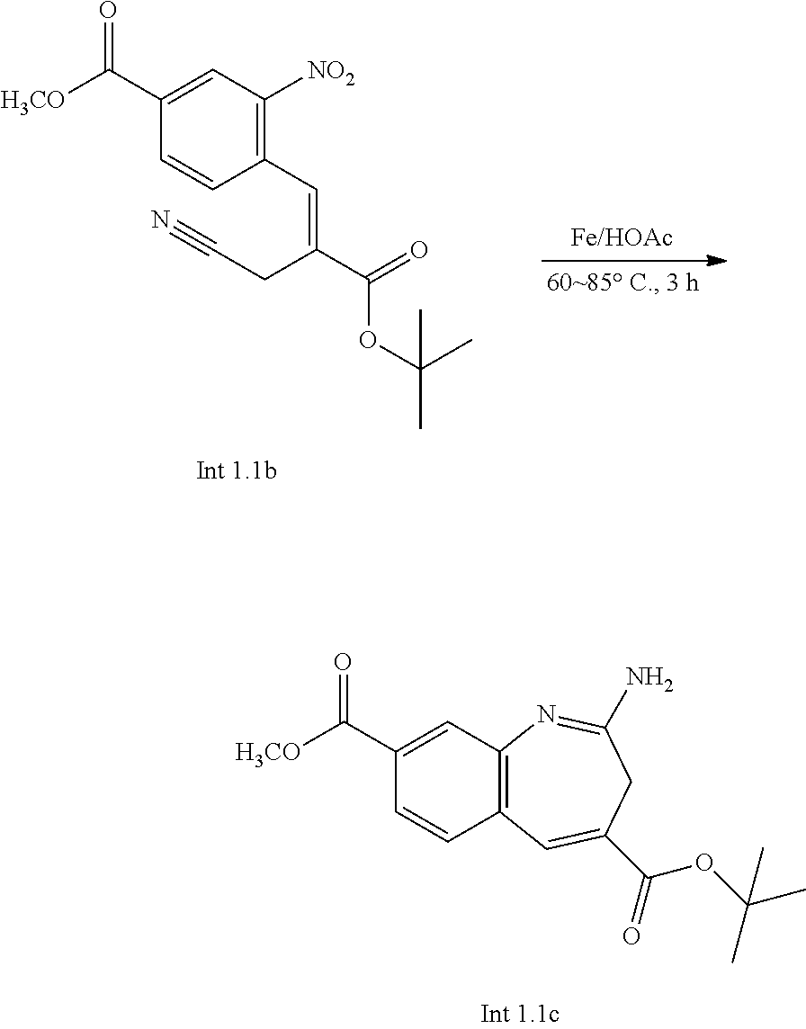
C1(C=C(C(=O)OC(C)(C)C)CC#N)=C([NO2])C=C(C([H3CO])=O)C=C1.C12=C(C=C(C([H3CO])=O)C=C1)N=C(N)CC(C(=O)OC(C)(C)C)=C2
